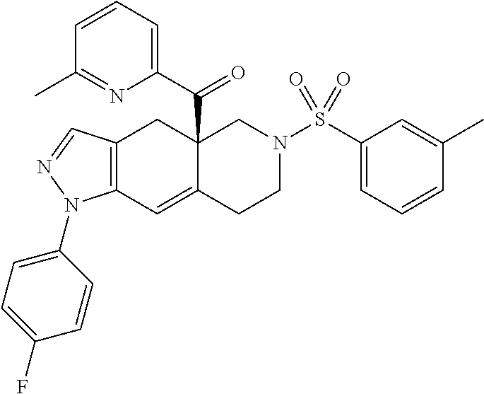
C12=C(C=C3C(C(=O)C4=CC=CC(C)=N4)(C1)CN(S(=O)(C1=CC=CC(C)=C1)=O)CC3)N(C1=CC=C(F)C=C1)N=C2
